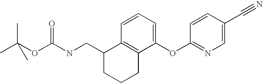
CC(OC(NCC1CCCC2=C1C=CC=C2OC1=NC=C(C#N)C=C1)=O)(C)C
